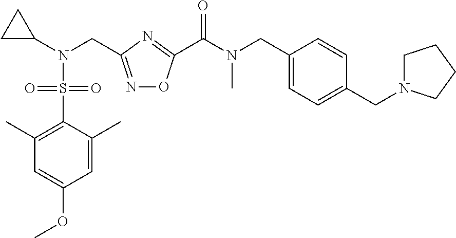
C1=C(C)C(S(N(C2CC2)CC2=NOC(C(N(C)CC3=CC=C(CN4CCCC4)C=C3)=O)=N2)(=O)=O)=C(C)C=C1OC
